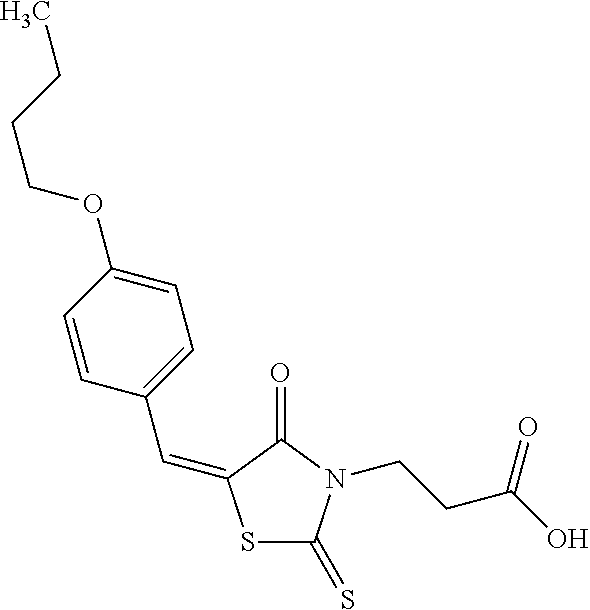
S1C(=S)N(CCC(O)=O)C(=O)C1=CC1=CC=C(OCCCC)C=C1
